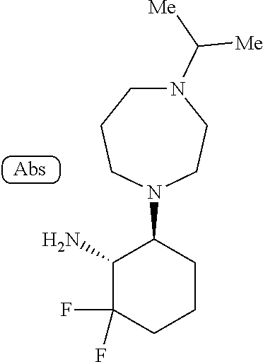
C1(N)C(F)(F)CCCC1N1CCN(C([Me])[Me])CCC1
